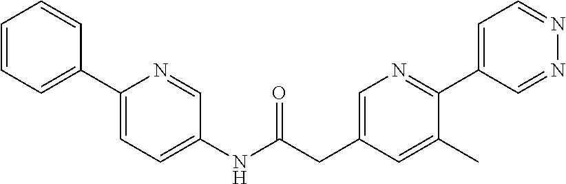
C1=CC=C(C2=CC=C(NC(CC3=CN=C(C4=CC=NN=C4)C(C)=C3)=O)C=N2)C=C1
